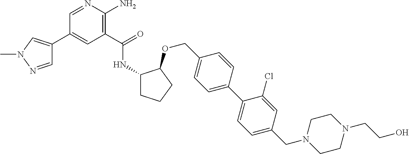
C1(C(=O)NC2CCCC2OCC2=CC=C(C3=CC=C(CN4CCN(CCO)CC4)C=C3Cl)C=C2)=C(N)N=CC(C2=CN(C)N=C2)=C1
